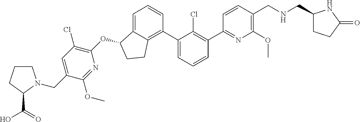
O(C1C2=CC=CC(C3=CC=CC(C4=NC(OC)=C(CNCC5CCC(=O)N5)C=C4)=C3Cl)=C2CC1)C1=C(Cl)C=C(CN2CCCC2C(=O)O)C(OC)=N1
